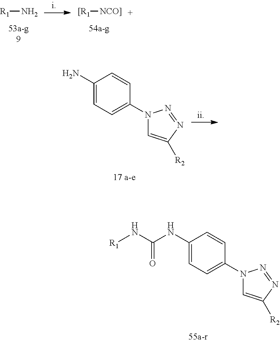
[R1]N.[[R1][NCO]].C1(N)=CC=C(N2C=C([R2])N=N2)C=C1.C1(NC(N[R1])=O)=CC=C(N2C=C([R2])N=N2)C=C1
